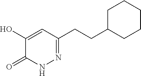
C1CCCC(CCC2=NNC(=O)C(O)=C2)C1
